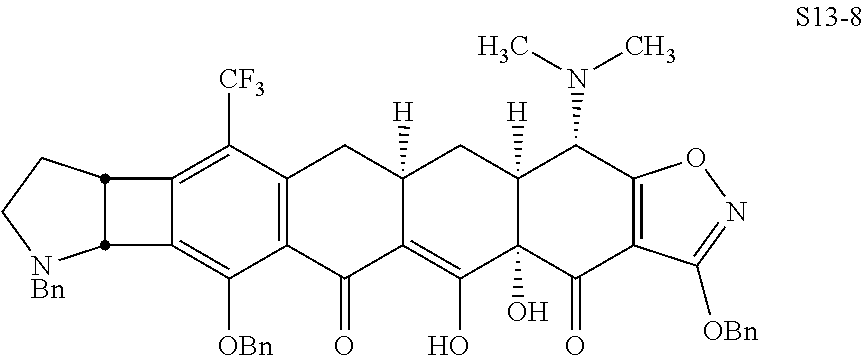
C12=C([OBn])C3=C(C([CF3])=C1C1CC[NBn]C21)CC1([H])CC2([H])C(N(C)C)C4=C(C(=O)C2(O)C(O)=C1C3=O)C([OBn])=NO4
